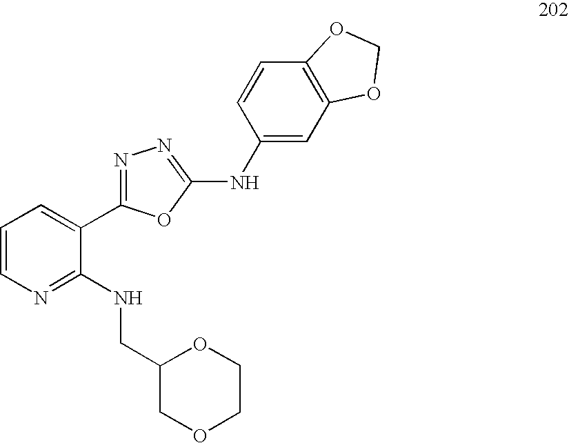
C1=CN=C(NCC2COCCO2)C(C2=NN=C(NC3=CC4=C(C=C3)OCO4)O2)=C1
